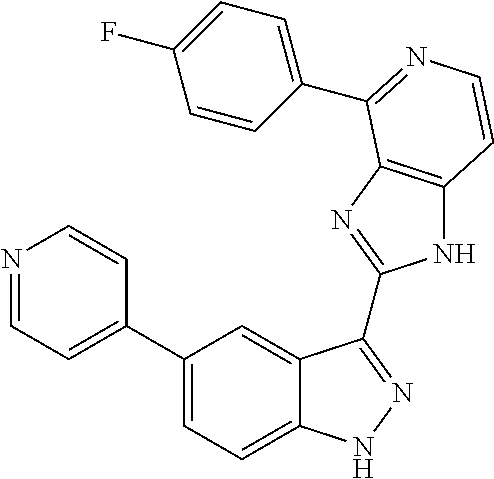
C1(C2=CC=NC=C2)=CC=C2C(=C1)C(C1=NC3=C(N1)C=CN=C3C1=CC=C(F)C=C1)=NN2
